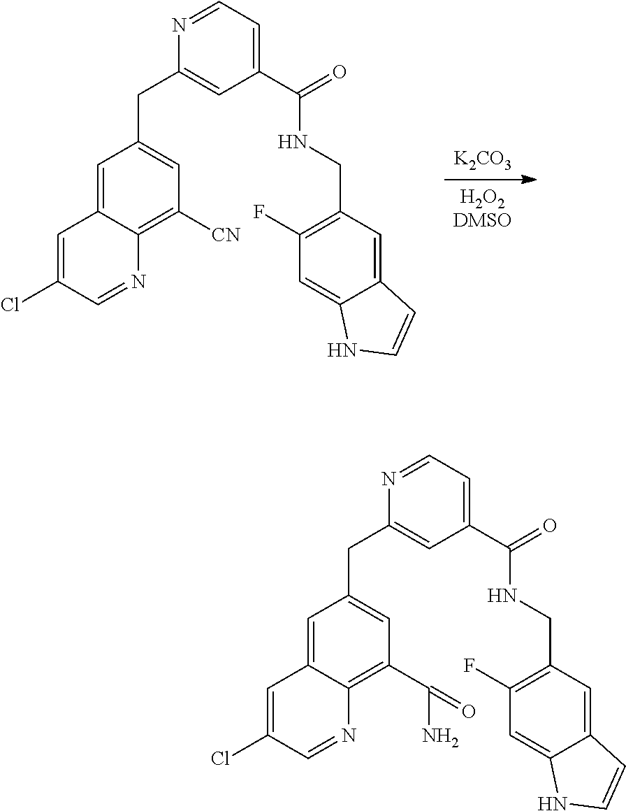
[K2CO3].[H2O2DMSO].C1=C2C(=C([CN])C=C1CC1=CC(C(=O)NCC3=C(F)C=C4C(=C3)C=CN4)=CC=N1)N=CC(Cl)=C2.C1=C2C(=C(C(=O)N)C=C1CC1=CC(C(=O)NCC3=C(F)C=C4C(=C3)C=CN4)=CC=N1)N=CC(Cl)=C2
